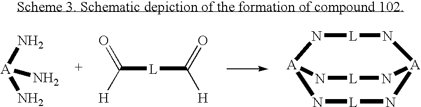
[L]1N[A]2N[L]N[A](N1)N[L]N2.[A](N)(N)N.[L](C(=O)[H])C([H])=O
